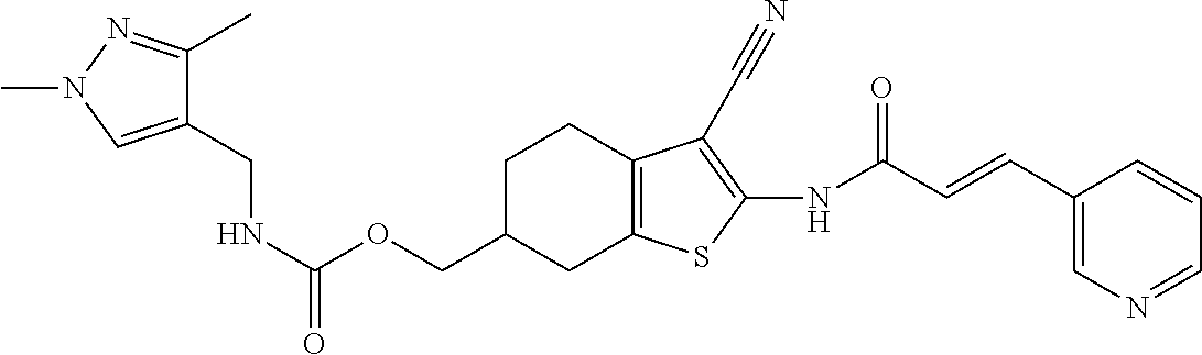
N(C(OCC1CC2=C(CC1)C(C#N)=C(NC(C=CC1=CN=CC=C1)=O)S2)=O)CC1=CN(C)N=C1C
